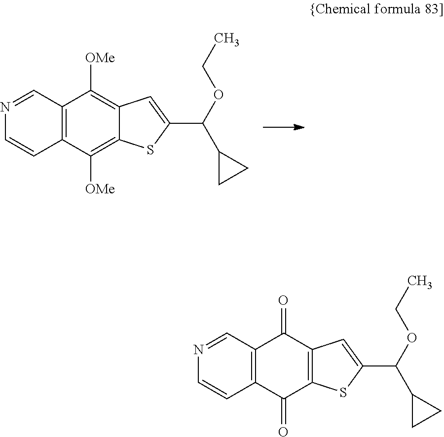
N1=CC2=C(C=C1)C(=O)C1=C(C2=O)C=C(C(OCC)C2CC2)S1.N1=CC2=C(C=C1)C([OMe])=C1C(=C2[OMe])C=C(C(OCC)C2CC2)S1
